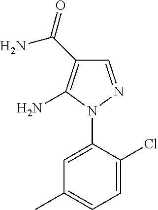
C1=C(Cl)C(N2N=CC(C(=O)N)=C2N)=CC(C)=C1
